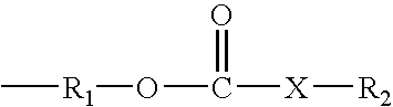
C[R1]OC([X][R2])=O
